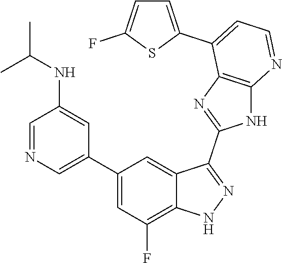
C1=NC=C(C2=CC(F)=C3C(=C2)C(C2=NC4=C(N2)N=CC=C4C2=CC=C(F)S2)=NN3)C=C1NC(C)C
